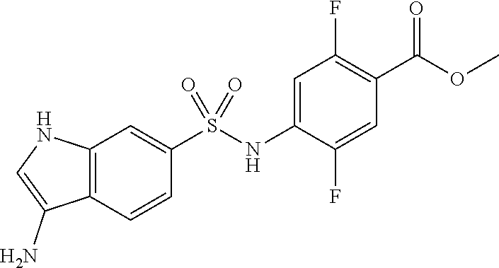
C1=CC2=C(C=C1S(NC1=CC(F)=C(C(OC)=O)C=C1F)(=O)=O)NC=C2N
